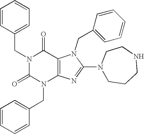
N1(CC2=CC=CC=C2)C(=O)N(CC2=CC=CC=C2)C2=C(C1=O)N(CC1=CC=CC=C1)C(N1CCCNCC1)=N2
